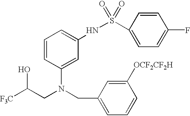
[F3C]C(CN(CC1=CC=CC([OCF2CF2H])=C1)C1=CC(NS(C2=CC=C(F)C=C2)(=O)=O)=CC=C1)O
